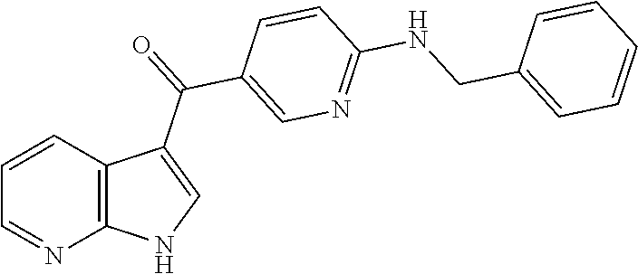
C1=CC2=C(N=C1)NC=C2C(=O)C1=CN=C(NCC2=CC=CC=C2)C=C1
